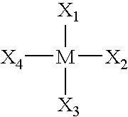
[X1][M]([X3])([X2])[X4]
